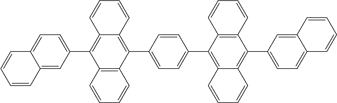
C12=CC(C3=C4C(=C(C5=CC=C(C6=C7C(=C(C8=CC=C9C(=C8)C=CC=C9)C8=C6C=CC=C8)C=CC=C7)C=C5)C5=C3C=CC=C5)C=CC=C4)=CC=C1C=CC=C2
